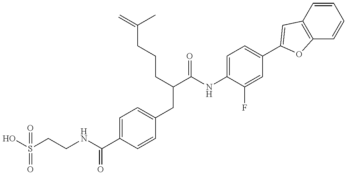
OS(CCNC(C1=CC=C(CC(C(NC2=CC=C(C3=CC4=C(C=CC=C4)O3)C=C2F)=O)CCCC(C)=C)C=C1)=O)(=O)=O
